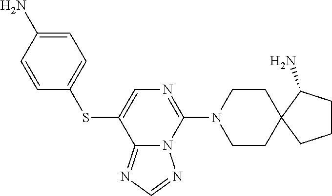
C1CN(C2=NC=C(SC3=CC=C(N)C=C3)C3=NC=NN23)CCC12CCCC2N
